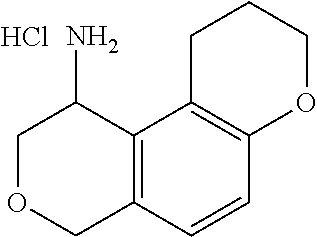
C1OCC2=C(C1N)C1=C(C=C2)OCCC1.Cl
